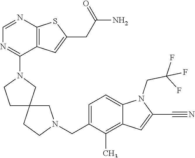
N1(C2=NC=NC3=C2C=C(CC(N)=O)S3)CC2(CC1)CN(CC1=CC=C3C(=C1C)C=C(C#N)N3CC(F)(F)F)CC2
